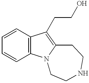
C1=CC2=C(C=C1)N1C(=C2CCO)CCNCC1
